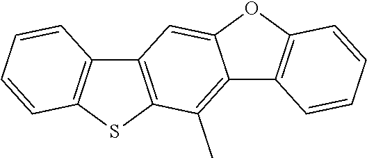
C12=C(C)C3=C(C=C1OC1=C2C=CC=C1)C1=C(S3)C=CC=C1
